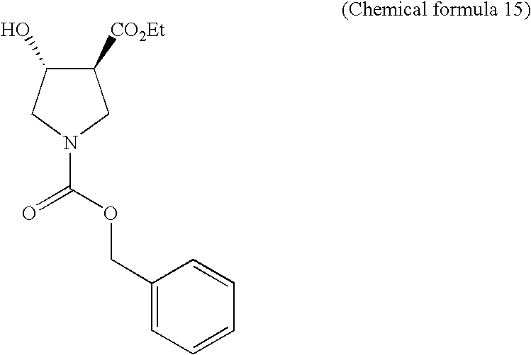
C1(COC(=O)N2CC(O)C([CO2Et])C2)=CC=CC=C1
